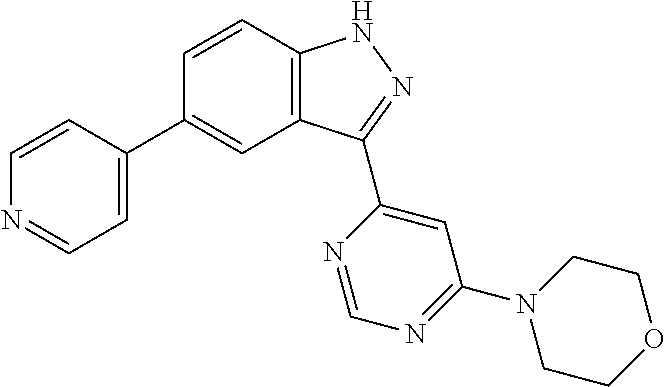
C1=CC2=C(C=C1C1=CC=NC=C1)C(C1=CC(N3CCOCC3)=NC=N1)=NN2
